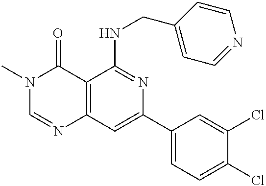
C12=C(C=C(C3=CC=C(Cl)C(Cl)=C3)N=C1NCC1=CC=NC=C1)N=CN(C)C2=O
